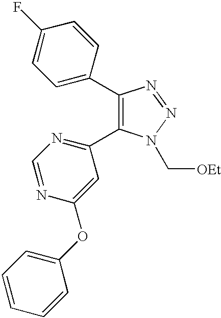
C1(C2=CC=C(F)C=C2)=C(C2=NC=NC(OC3=CC=CC=C3)=C2)N(C[OEt])N=N1
